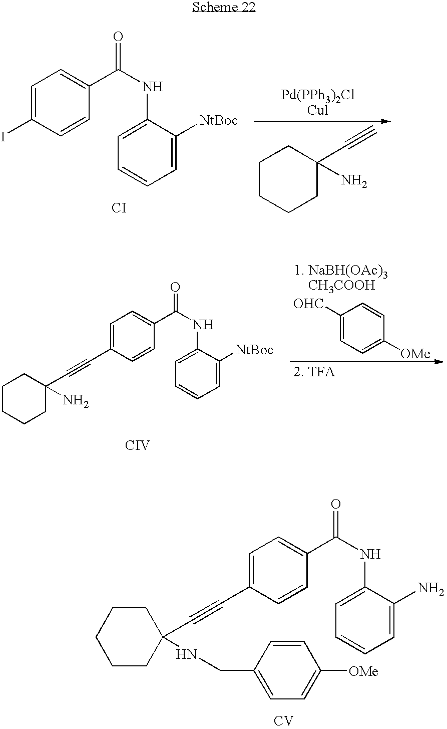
C1=C(I)C=CC(C(NC2=CC=CC=C2[NtBoc])=O)=C1.[CI].C1CCCC(C#C)(N)C1.C1=C(C#CC2(N)CCCCC2)C=CC(C(NC2=CC=CC=C2[NtBoc])=O)=C1.[CIV].C1([OHC])=CC=C([OMe])C=C1.[CV].C1=C(C#CC2(NCC3=CC=C([OMe])C=C3)CCCCC2)C=CC(C(NC2=CC=CC=C2N)=O)=C1
